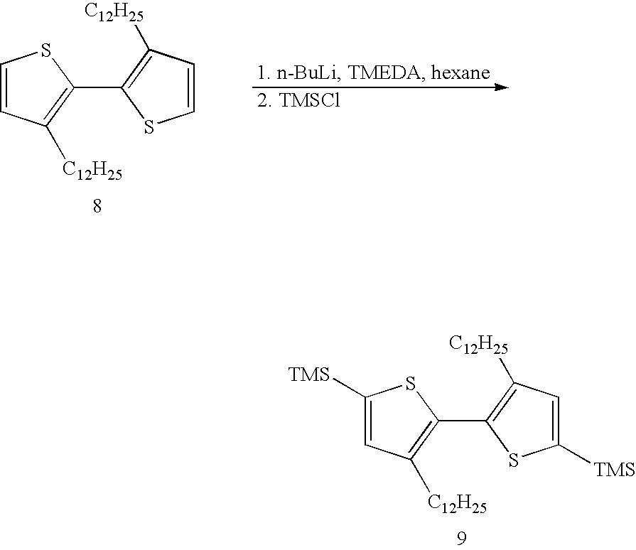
C1=CC([C12H25])=C(C2=C([C12H25])C=CS2)S1.C1([TMS])=CC([C12H25])=C(C2=C([C12H25])C=C([TMS])S2)S1
